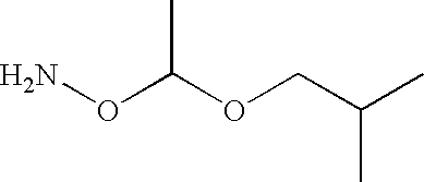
CC(OCC(C)C)ON
